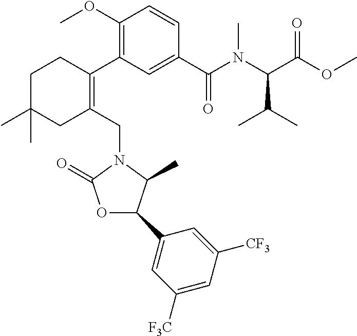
C1(OC)=C(C2=C(CN3C(=O)OC(C4=CC([F3C])=CC([CF3])=C4)C3C)CC(C)(C)CC2)C=C(C(=O)N(C(C(OC)=O)C(C)C)C)C=C1
